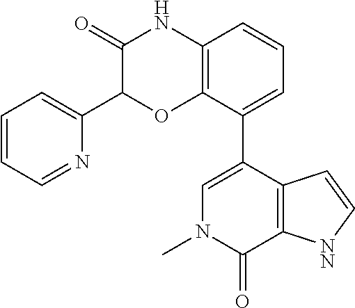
C1(=O)C(C2=CC=CC=N2)OC2=C(N1)C=CC=C2C1=CN(C)C(=O)C2=C1C=C[NN]2
